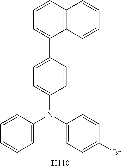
C1(N(C2=CC=C(C3=CC=CC4=C3C=CC=C4)C=C2)C2=CC=C(Br)C=C2)=CC=CC=C1.[H110]
